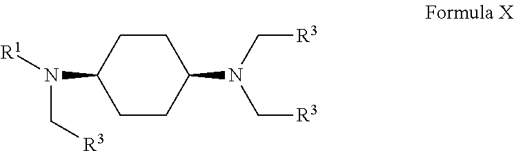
C1CC(N([R1])C[R3])CCC1N(C[R3])C[R3]
